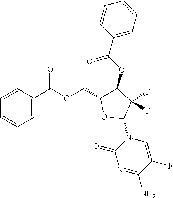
C1=CC(C(OCC2C(OC(C3=CC=CC=C3)=O)C(F)(F)C(N3C=C(F)C(N)=NC3=O)O2)=O)=CC=C1
